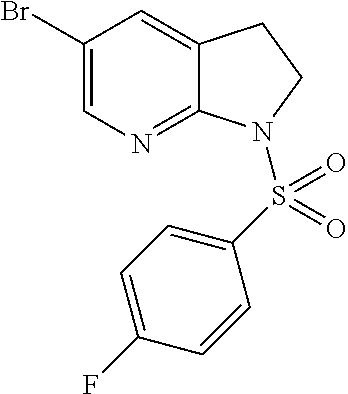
BrC1=CN=C2C(=C1)CCN2S(C1=CC=C(F)C=C1)(=O)=O
